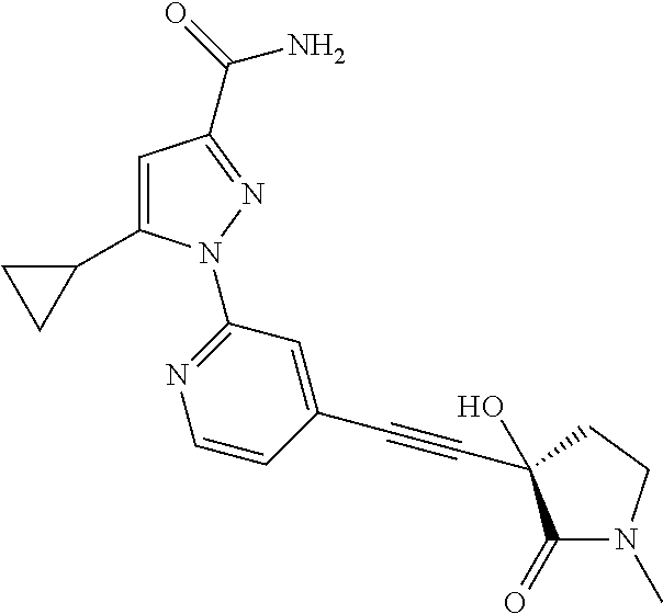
C1(C2CC2)=CC(C(=O)N)=NN1C1=NC=CC(C#CC2(O)C(=O)N(C)CC2)=C1
